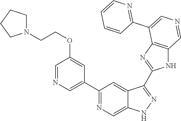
C1(C2=CN=CC(OCCN3CCCC3)=C2)=NC=C2C(=C1)C(C1=NC3=C(N1)C=NC=C3C1=NC=CC=C1)=NN2
